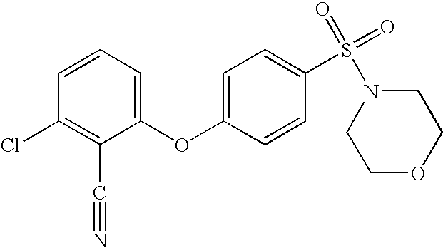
C1=CC=C(OC2=CC=C(S(N3CCOCC3)(=O)=O)C=C2)C(C#N)=C1Cl
